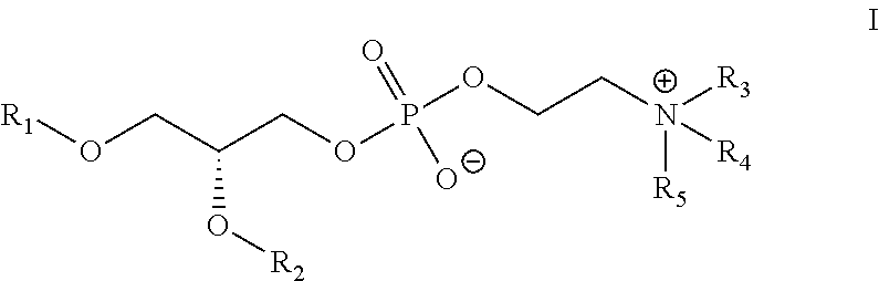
[R1]OCC(COP(OCC[N+]([R3])([R5])[R4])(=O)[O-])O[R2]
